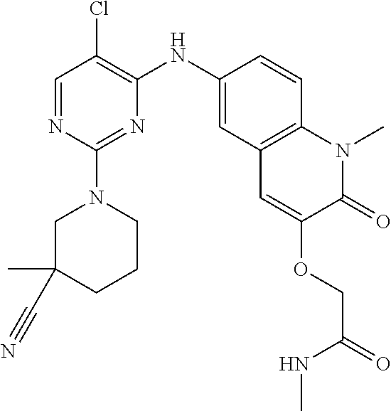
C1=NC(N2CCCC(C)(C#N)C2)=NC(NC2=CC3=C(C=C2)N(C)C(=O)C(OCC(NC)=O)=C3)=C1Cl
